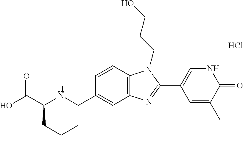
OC(C(NCC1=CC2=C(C=C1)N(CCCO)C(C1=CNC(=O)C(C)=C1)=N2)CC(C)C)=O.Cl
